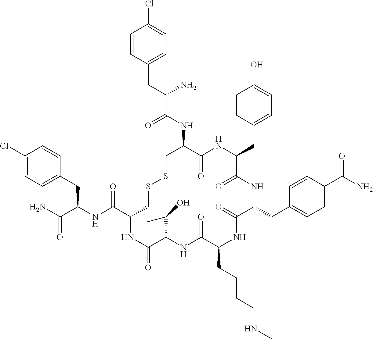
C1=CC(CC(NC(C2CSSCC(NC(C(CC3=CC=C(Cl)C=C3)N)=O)C(=O)NC(CC3=CC=C(O)C=C3)C(=O)NC(CC3=CC=C(C(N)=O)C=C3)C(=O)NC(CCCCNC)C(=O)NC(C(C)O)C(=O)N2)=O)C(N)=O)=CC=C1Cl
